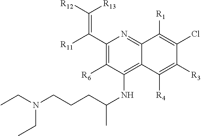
C1(C([R11])=C([R12])[R13])=C([R6])C(NC(C)CCCN(CC)CC)=C2C(=N1)C([R1])=C(Cl)C([R3])=C2[R4]
